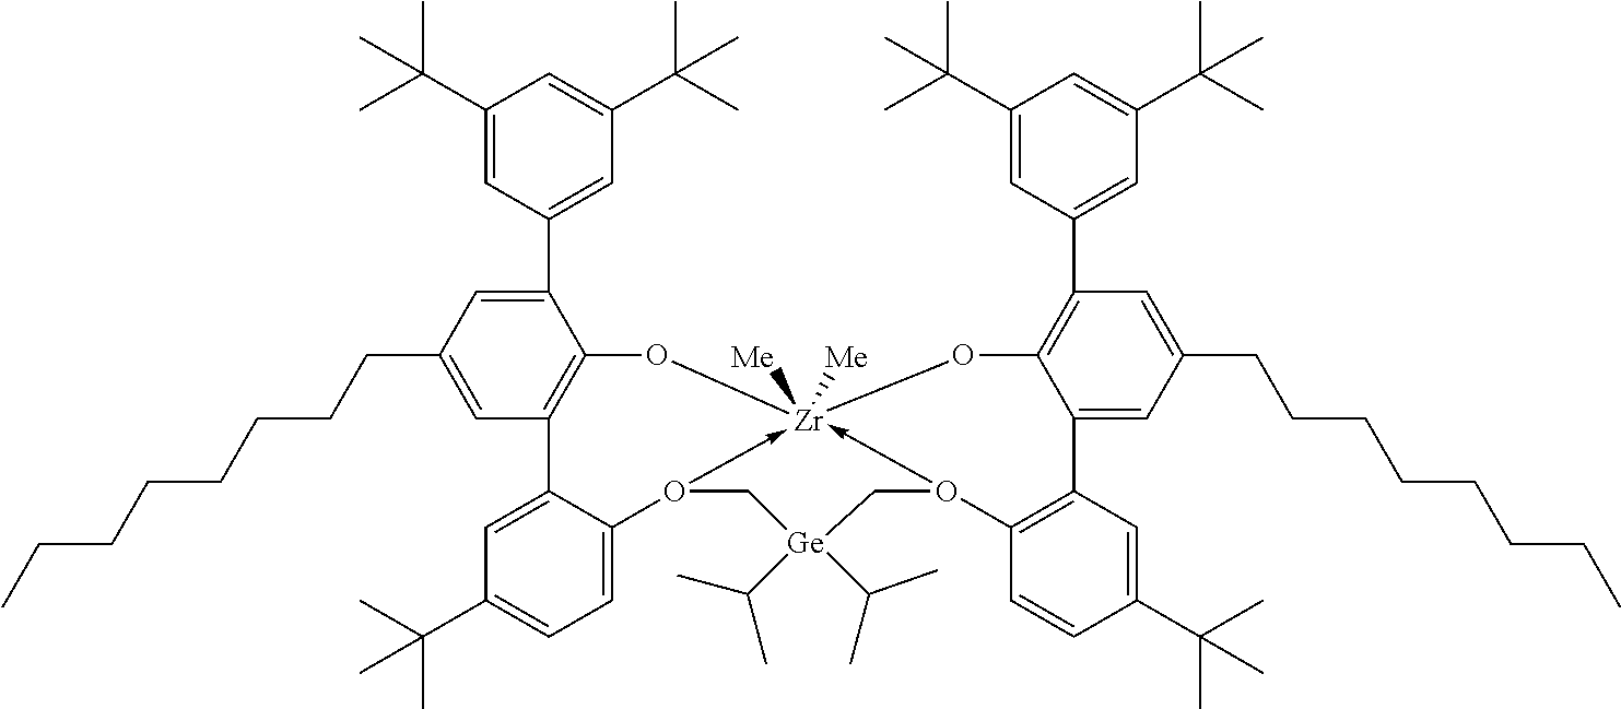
C1(CCCCCCCC)=CC2=C(C(C3=CC(C(C)(C)C)=CC(C(C)(C)C)=C3)=C1)O[Zr]13([Me])([Me])-O(C4=CC=C(C(C)(C)C)C=C24)C[Ge](C(C)C)(C(C)C)CO->1C1=C(C2=CC(CCCCCCCC)=CC(C4=CC(C(C)(C)C)=CC(C(C)(C)C)=C4)=C2O3)C=C(C(C)(C)C)C=C1
